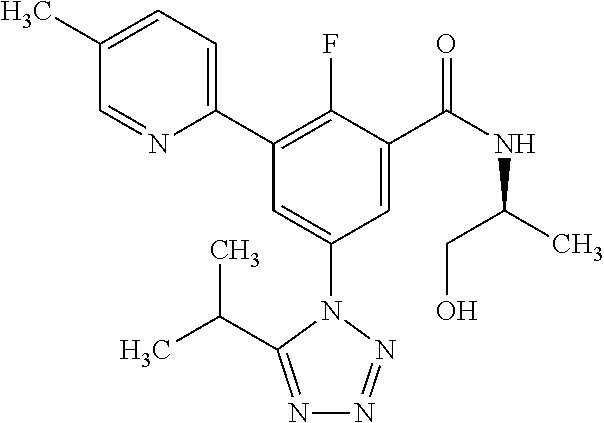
C1=C(C)C=NC(C2=C(F)C(C(NC(C)CO)=O)=CC(N3C(C(C)C)=NN=N3)=C2)=C1
